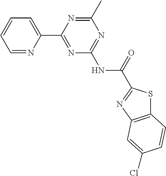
C1=NC(C2=NC(NC(=O)C3=NC4=C(S3)C=CC(Cl)=C4)=NC(C)=N2)=CC=C1
